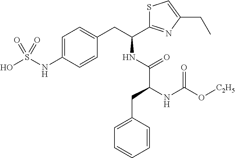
C1=C(NS(O)(=O)=O)C=CC(CC(C2=NC(CC)=CS2)NC(C(CC2=CC=CC=C2)NC(O[C2H5])=O)=O)=C1
